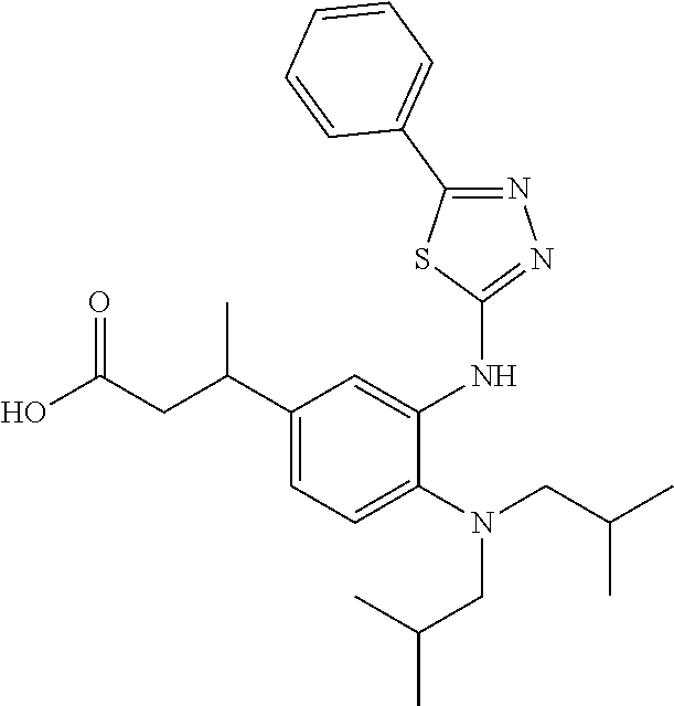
C1(C(CC(O)=O)C)=CC=C(N(CC(C)C)CC(C)C)C(NC2=NN=C(C3=CC=CC=C3)S2)=C1
